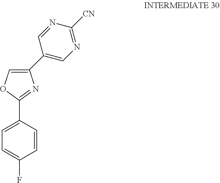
C1=CC(C2=NC(C3=CN=C([CN])N=C3)=CO2)=CC=C1F
